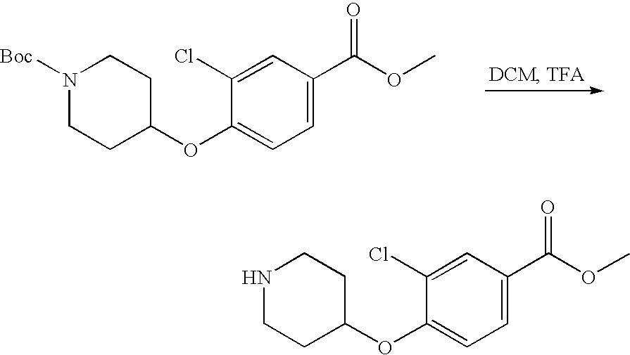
N1([Boc])CCC(OC2=CC=C(C(OC)=O)C=C2Cl)CC1.N1CCC(OC2=CC=C(C(OC)=O)C=C2Cl)CC1
